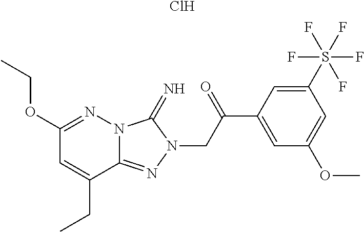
Cl.C1(OCC)=NN2C(=NN(CC(C3=CC(OC)=CC(S(F)(F)(F)(F)F)=C3)=O)C2=N)C(CC)=C1
